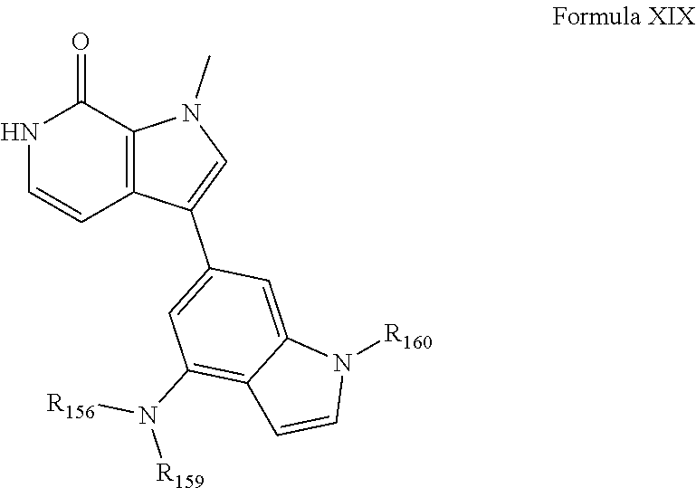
N1C=CC2=C(C1=O)N(C)C=C2C1=CC(N([R159])[R156])=C2C(=C1)N([R160])C=C2
